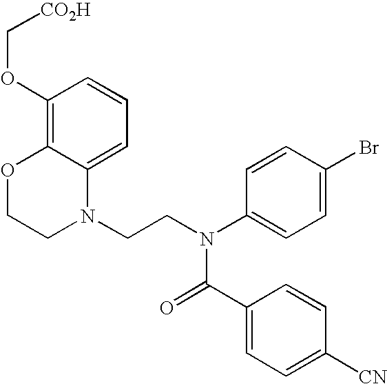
C1=C2C(=C(OC[CO2H])C=C1)OCCN2CCN(C1=CC=C(Br)C=C1)C(=O)C1=CC=C([CN])C=C1
